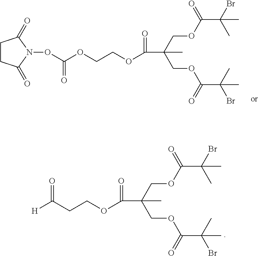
C(CCOC(=O)C(COC(C(Br)(C)C)=O)(COC(C(C)(Br)C)=O)C)([H])=O.O(CCOC(=O)C(COC(C(Br)(C)C)=O)(COC(C(C)(Br)C)=O)C)C(ON1C(=O)CCC1=O)=O
